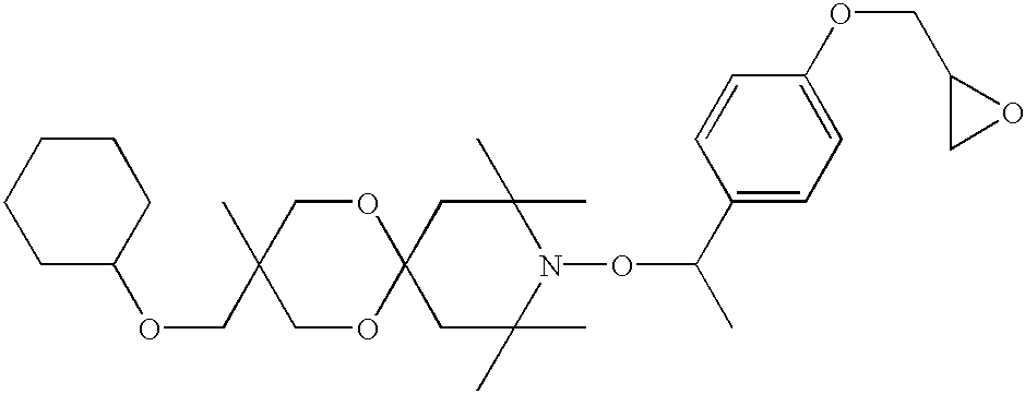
C1C(C)(C)N(OC(C)C2=CC=C(OCC3CO3)C=C2)C(C)(C)CC12OCC(C)(COC1CCCCC1)CO2
